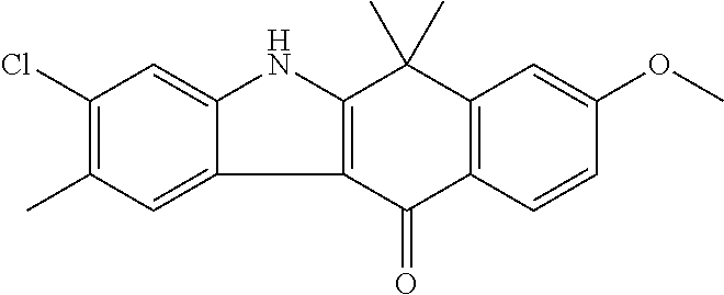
C12=C(C(=O)C3=C(C1(C)C)C=C(OC)C=C3)C1=CC(C)=C(Cl)C=C1N2
